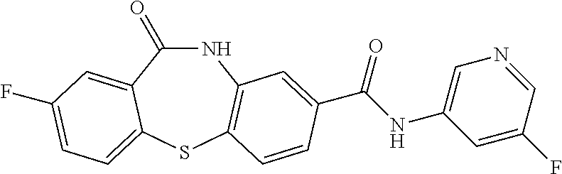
C1(=O)NC2=C(SC3=CC=C(F)C=C13)C=CC(C(NC1=CN=CC(F)=C1)=O)=C2
